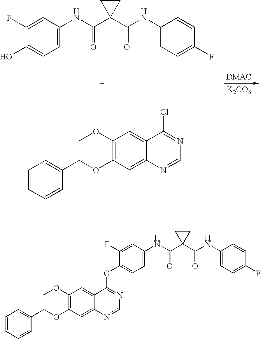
[K2CO3].C1(O)=CC=C(NC(C2(C(NC3=CC=C(F)C=C3)=O)CC2)=O)C=C1F.C1=CC(COC2=C(OC)C=C3C(=C2)N=CN=C3Cl)=CC=C1.C1(OC2=NC=NC3=CC(OCC4=CC=CC=C4)=C(OC)C=C32)=CC=C(NC(C2(C(NC3=CC=C(F)C=C3)=O)CC2)=O)C=C1F
